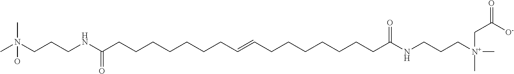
C(CCNC(CCCCCCCC=CCCCCCCCC(NCCC[N+](C)(C)CC([O-])=O)=O)=O)N(C)(C)O
